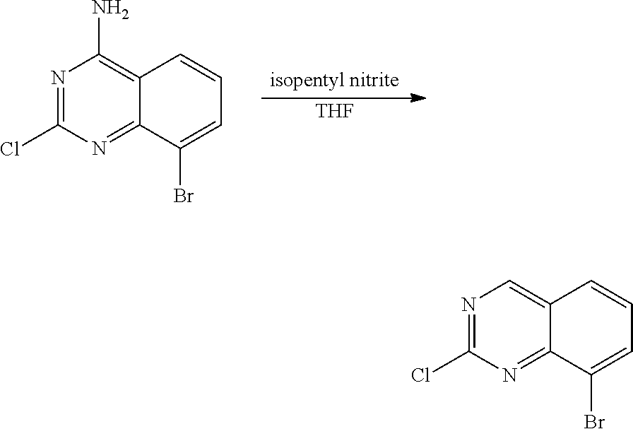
N1=C(Cl)N=C2C(=C1)C=CC=C2Br.N1=C(Cl)N=C2C(=C1N)C=CC=C2Br.[THF]
